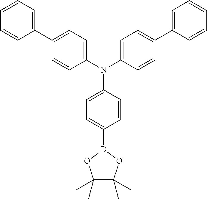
C1(C)(C)C(C)(C)OB(C2=CC=C(N(C3=CC=C(C4=CC=CC=C4)C=C3)C3=CC=C(C4=CC=CC=C4)C=C3)C=C2)O1
